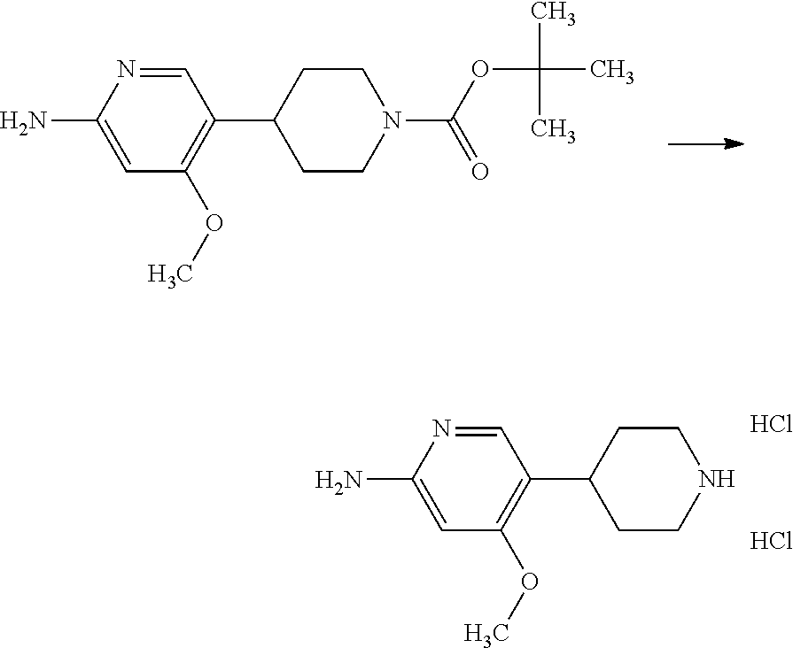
N1CCC(C2=C(OC)C=C(N)N=C2)CC1.Cl.Cl.CC(OC(=O)N1CCC(C2=C(OC)C=C(N)N=C2)CC1)(C)C
